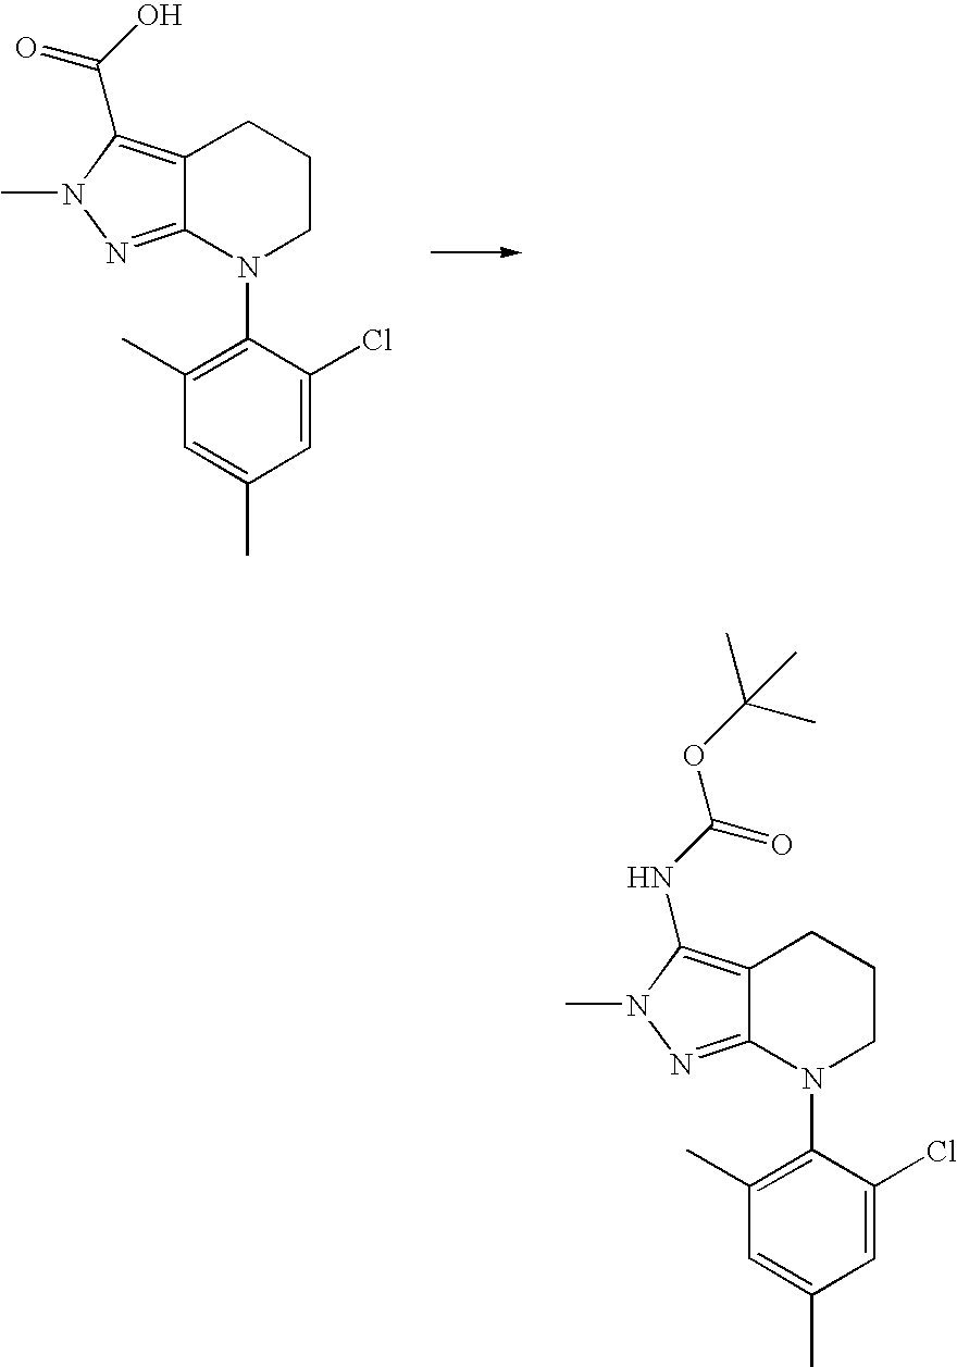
C12=C(C(O)=O)N(C)N=C1N(C1=C(C)C=C(C)C=C1Cl)CCC2.C12=C(NC(OC(C)(C)C)=O)N(C)N=C1N(C1=C(C)C=C(C)C=C1Cl)CCC2
